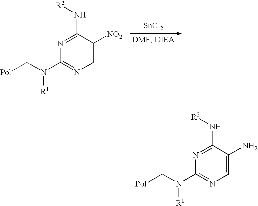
[Pol]CN([R1])C1=NC=C([NO2])C(N[R2])=N1.[SnCl2].[Pol]CN([R1])C1=NC=C(N)C(N[R2])=N1
